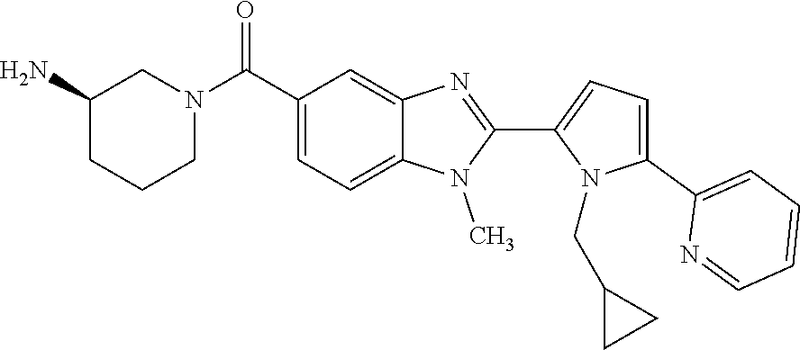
C1=C(C2=CC=CC=N2)N(CC2CC2)C(C2=NC3=CC(C(N4CCCC(N)C4)=O)=CC=C3N2C)=C1
